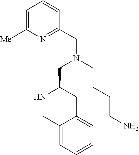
C1=C([Me])N=C(CN(CC2NCC3=CC=CC=C3C2)CCCCN)C=C1
